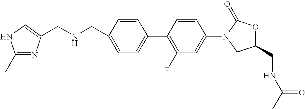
C1=C(CNCC2=CNC(C)=N2)C=CC(C2=C(F)C=C(N3CC(CNC(C)=O)OC3=O)C=C2)=C1
